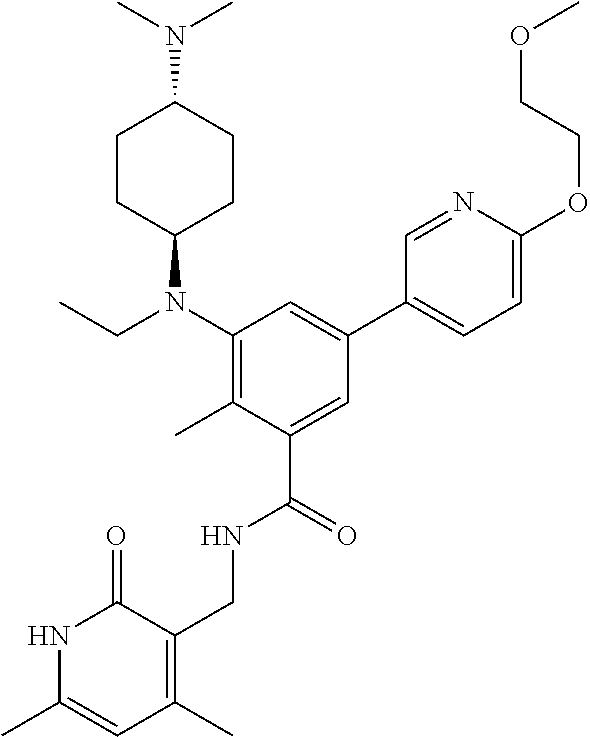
C1CC(N(C2=C(C)C(C(NCC3=C(C)C=C(C)NC3=O)=O)=CC(C3=CC=C(OCCOC)N=C3)=C2)CC)CCC1N(C)C
